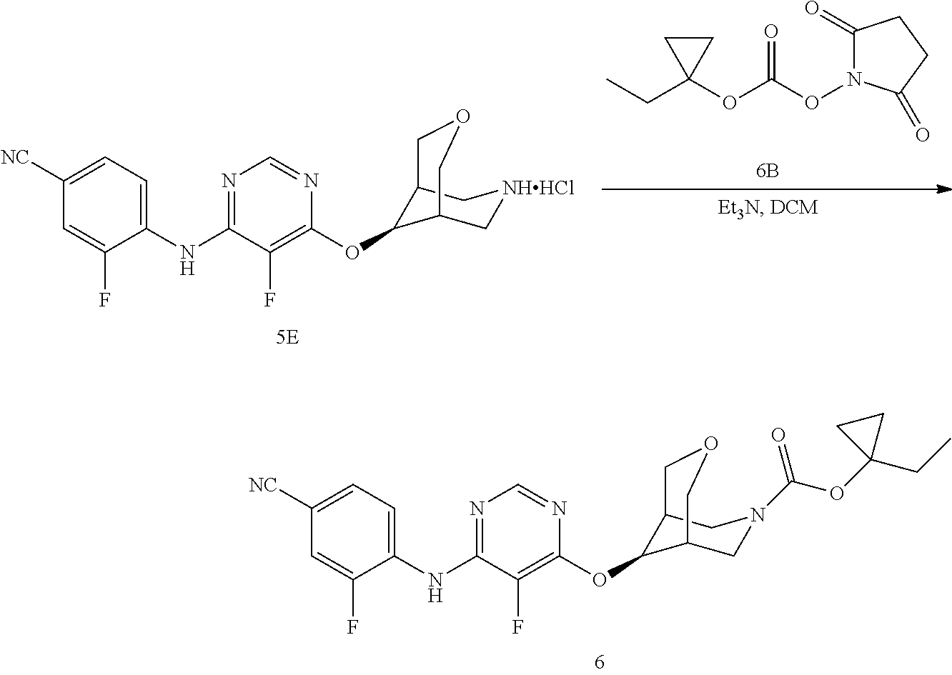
C1(NC2=NC=NC(OC3C4C[NHHCl]CC3COC4)=C2F)=CC=C([NC])C=C1F.C1(=O)N(OC(=O)OC2(CC)CC2)C(=O)CC1.C1(NC2=NC=NC(OC3C4CN(C(OC5(CC)CC5)=O)CC3COC4)=C2F)=CC=C([NC])C=C1F
